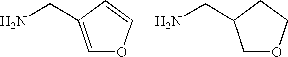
NCC1=COC=C1.NCC1COCC1
